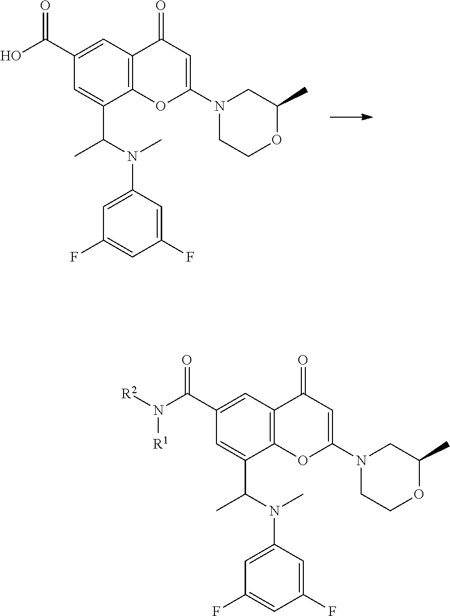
C1=C(C(O)=O)C=C(C(N(C2=CC(F)=CC(F)=C2)C)C)C2=C1C(=O)C=C(N1CCOC(C)C1)O2.C1=C(C(N([R2])[R1])=O)C=C(C(N(C2=CC(F)=CC(F)=C2)C)C)C2=C1C(=O)C=C(N1CCOC(C)C1)O2
